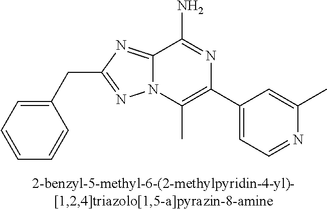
C12=NC(CC3=CC=CC=C3)=NN1C(C)=C(C1=CC=NC(C)=C1)N=C2N
